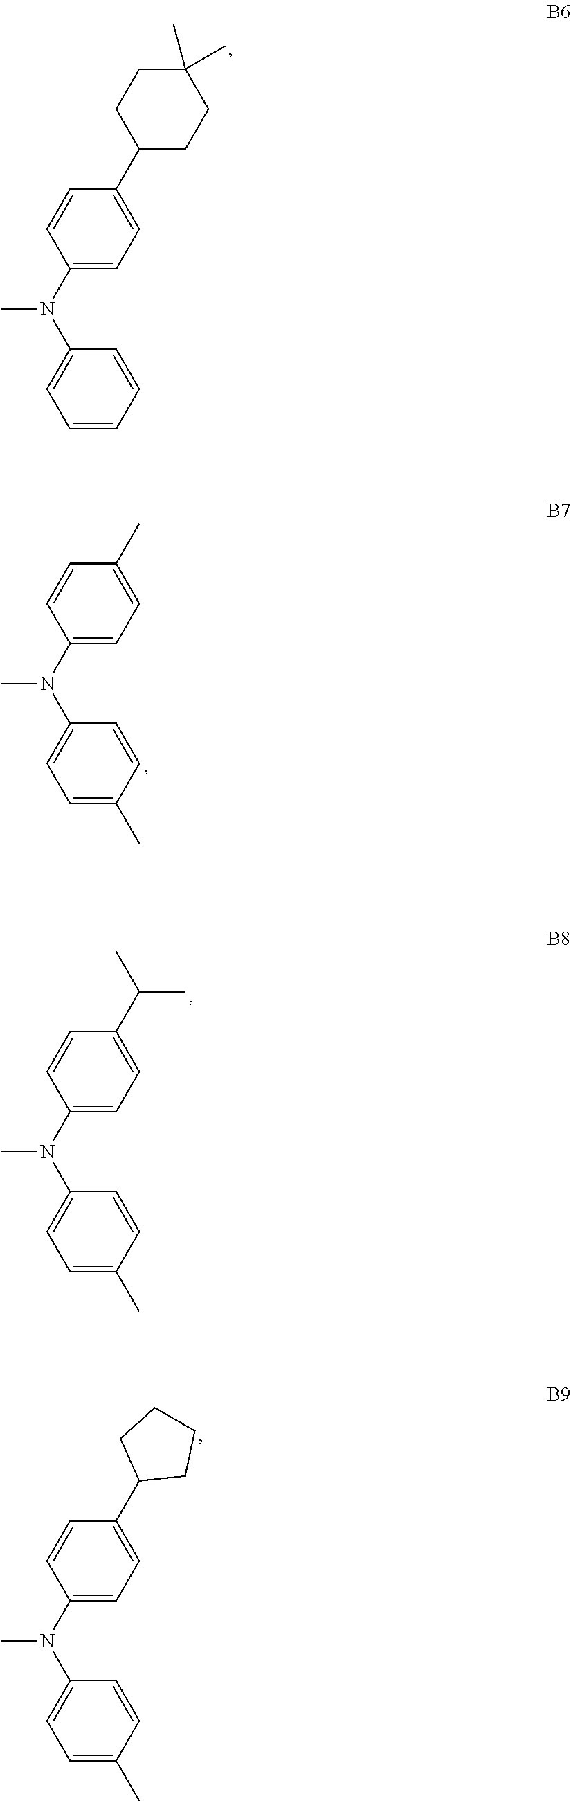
C1=CC=CC(N(C2=CC=C(C3CCC(C)(C)CC3)C=C2)C)=C1.C1=C(C)C=CC(N(C2=CC=C(C)C=C2)C)=C1.C1=C(C)C=CC(N(C2=CC=C(C(C)C)C=C2)C)=C1.C1=C(C)C=CC(N(C2=CC=C(C3CCCC3)C=C2)C)=C1
